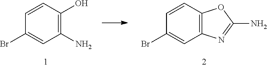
C1(N)=C(O)C=CC(Br)=C1.C12=C(C=CC(Br)=C1)OC(N)=N2
